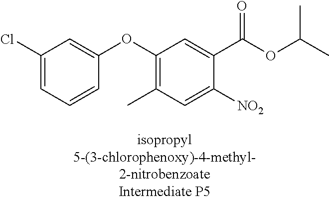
C1(Cl)=CC=CC(OC2=C(C)C=C([NO2])C(C(OC(C)C)=O)=C2)=C1
